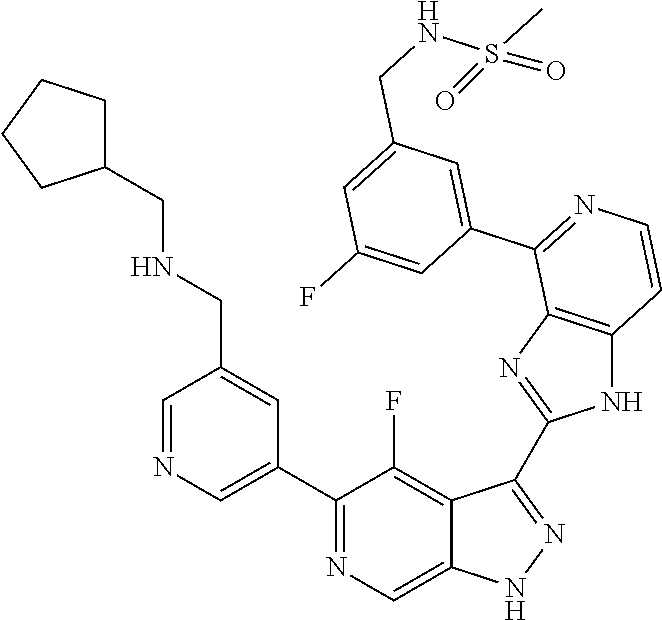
C1=NC=C(C2=NC=C3C(=C2F)C(C2=NC4=C(N2)C=CN=C4C2=CC(CNS(C)(=O)=O)=CC(F)=C2)=NN3)C=C1CNCC1CCCC1
